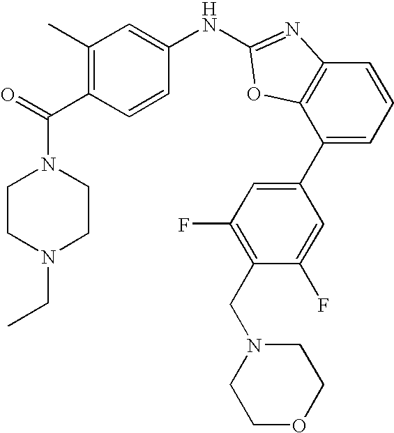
C1(C)=C(C(=O)N2CCN(CC)CC2)C=CC(NC2=NC3=C(C(C4=CC(F)=C(CN5CCOCC5)C(F)=C4)=CC=C3)O2)=C1
